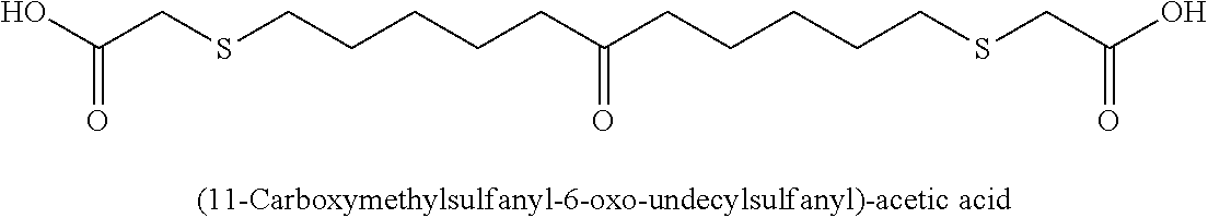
C(CC(CCCCCSCC(=O)O)=O)CCCSCC(=O)O
